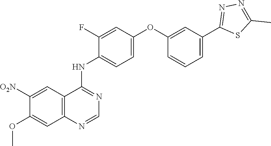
C1=C(OC2=CC(C3=NN=C(C)S3)=CC=C2)C=C(F)C(NC2=NC=NC3=C2C=C([O2N])C(OC)=C3)=C1
